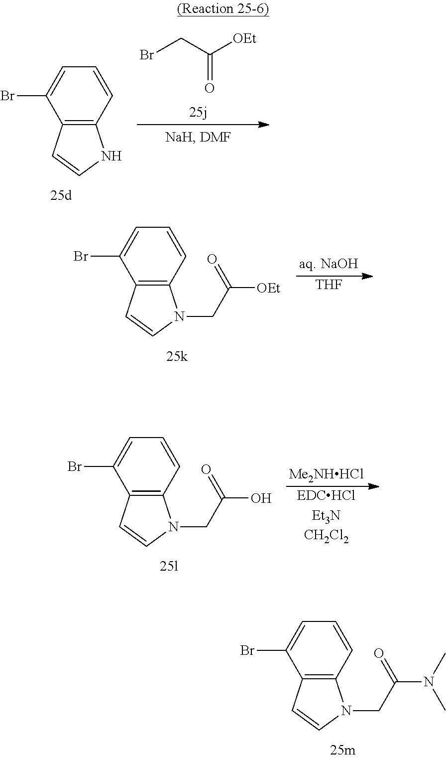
BrCC([OEt])=O.C12=C(C=CC=C1Br)NC=C2.[THF].C12=C(C=CC=C1Br)N(CC([OEt])=O)C=C2.[EDCHClEt3NCH2Cl2].[Me2NHHCl].C12=C(C=CC=C1Br)N(CC(O)=O)C=C2.C12=C(C=CC=C1Br)N(CC(N(C)C)=O)C=C2
